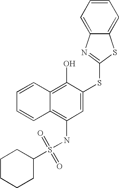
C1=CC=CC2=C(O)C(SC3=NC4=CC=CC=C4S3)=CC(NS(C3CCCCC3)(=O)=O)=C12
